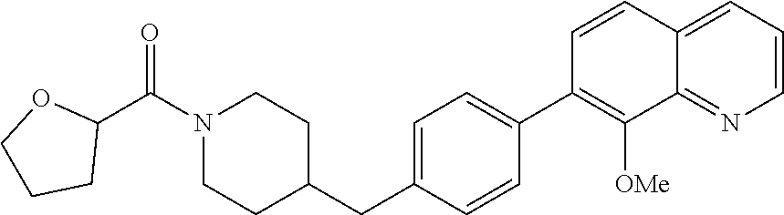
N1(C(C2OCCC2)=O)CCC(CC2=CC=C(C3=C([OMe])C4=NC=CC=C4C=C3)C=C2)CC1
